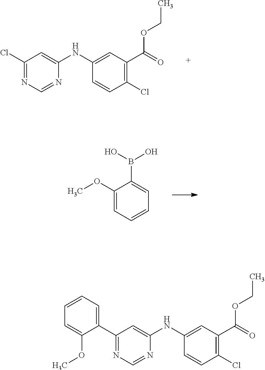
C1(Cl)=NC=NC(NC2=CC(C(=O)OCC)=C(Cl)C=C2)=C1.C1(OC)=CC=CC=C1B(O)O.C1(C2=CC=CC=C2OC)=NC=NC(NC2=CC(C(=O)OCC)=C(Cl)C=C2)=C1
